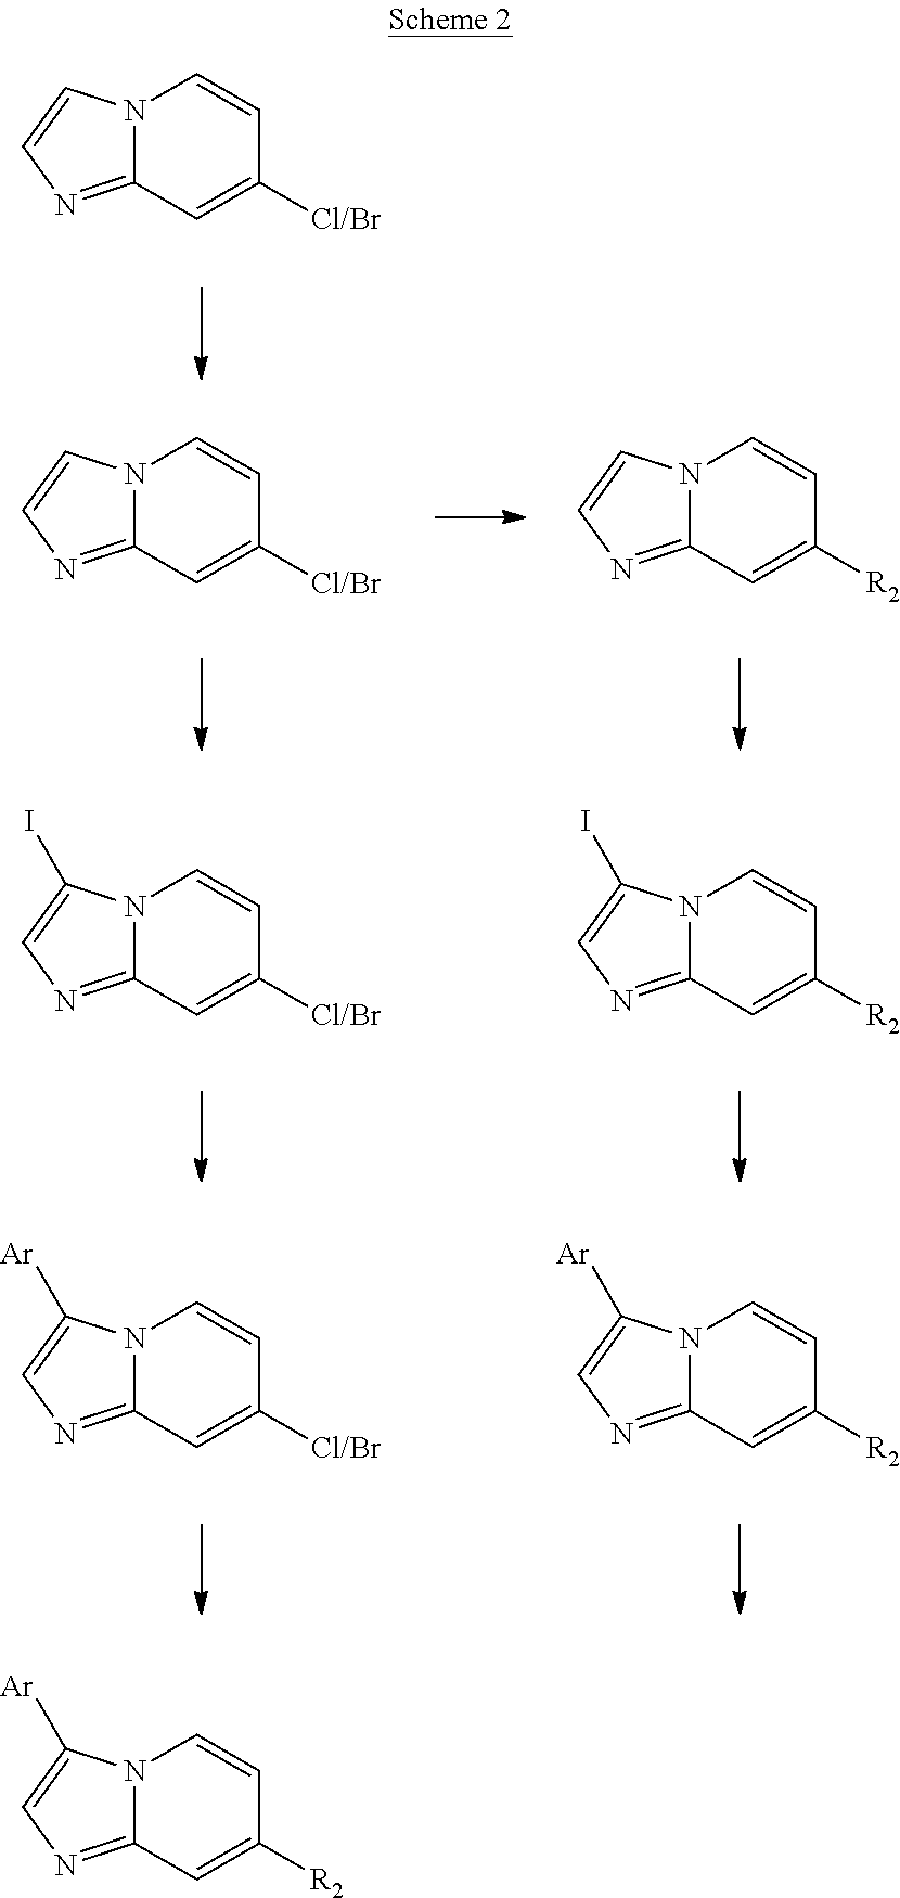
N12C(=NC=C1)C=C([Cl/Br])C=C2.N12C(=NC=C1)C=C([Cl/Br])C=C2.N12C(=NC=C1)C=C([R2])C=C2.N12C(=NC=C1I)C=C([Cl/Br])C=C2.N12C(=NC=C1I)C=C([R2])C=C2.N12C(=NC=C1[Ar])C=C([Cl/Br])C=C2.N12C(=NC=C1[Ar])C=C([R2])C=C2.N12C(=NC=C1[Ar])C=C([R2])C=C2
